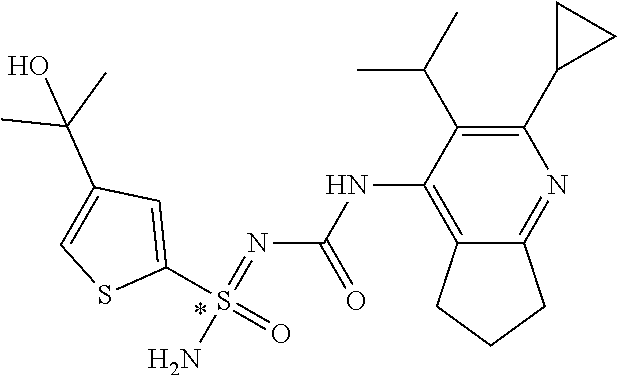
S(=O)(=NC(NC1=C2CCCC2=NC(C2CC2)=C1C(C)C)=O)(C1=CC(C(C)(C)O)=CS1)N
